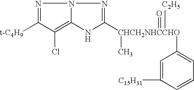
N1=C([t-C4H9])C(Cl)=C2N1N=C([CHCH2NHCCHO](C)(=O)([C2H5])C1=CC=CC([C15H31])=C1)N2
